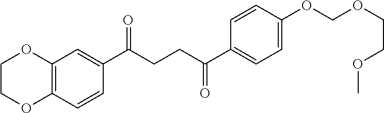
C(CCC(C1=CC2=C(C=C1)OCCO2)=O)(=O)C1=CC=C(OCOCCOC)C=C1
